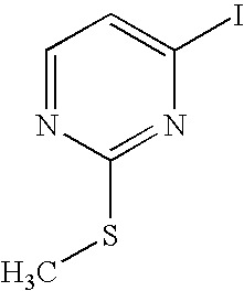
C1=NC(SC)=NC(I)=C1
